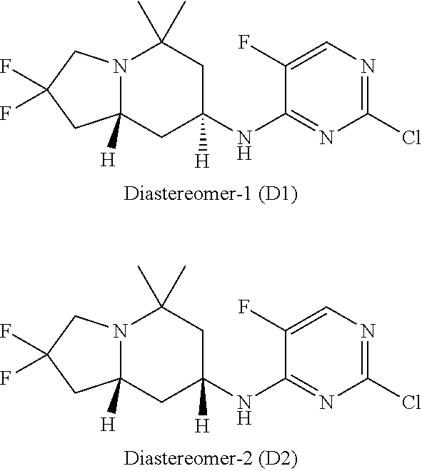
N12C([H])(CC(NC3=NC(Cl)=NC=C3F)([H])CC1(C)C)CC(F)(F)C2.N12C([H])(CC(NC3=NC(Cl)=NC=C3F)([H])CC1(C)C)CC(F)(F)C2
